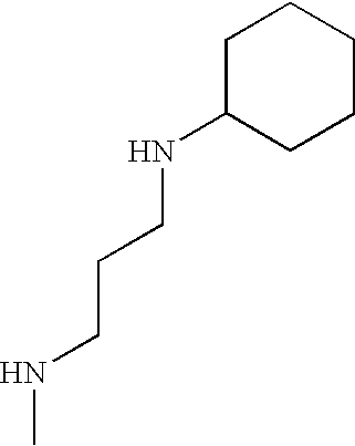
C1C(NCCCNC)CCCC1
